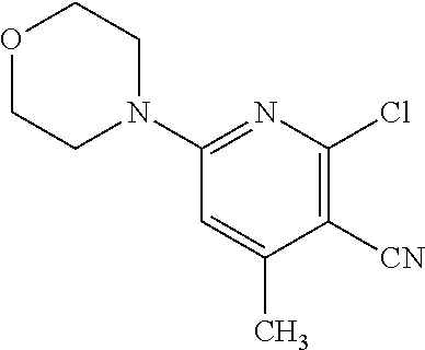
C1([CN])=C(Cl)N=C(N2CCOCC2)C=C1C
